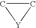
C1[Y]C1
